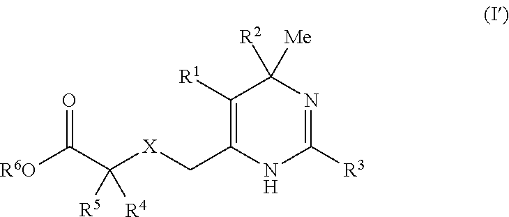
C1([R1])=C(C[X]C(C([R6O])=O)([R5])[R4])NC([R3])=NC1([R2])[Me]
